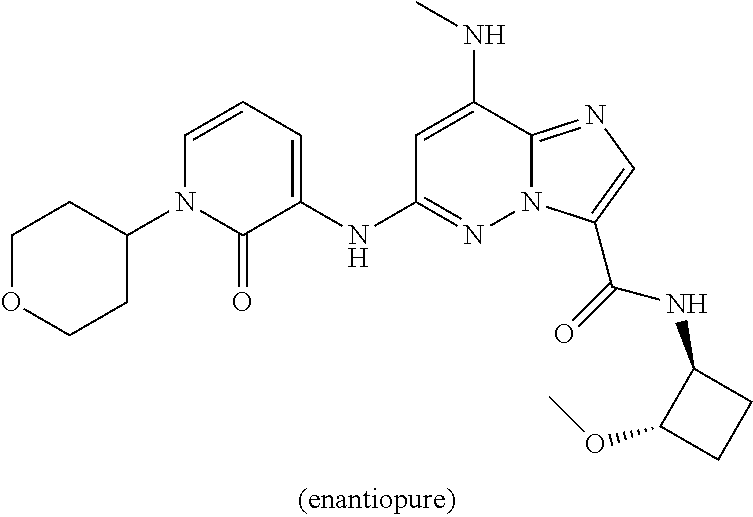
C1OCCC(N2C(=O)C(NC3=NN4C(=NC=C4C(=O)NC4C(OC)CC4)C(NC)=C3)=CC=C2)C1
